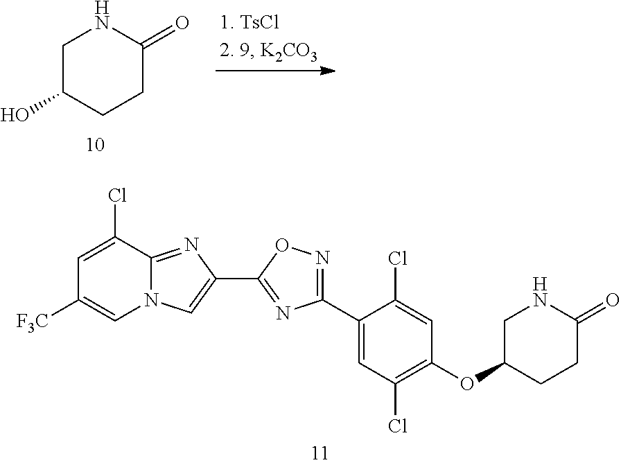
C1C(O)CCC(=O)N1.C1=C(Cl)C2=NC(C3=NC(C4=CC(Cl)=C(OC5CCC(=O)NC5)C=C4Cl)=NO3)=CN2C=C1[F3C]
